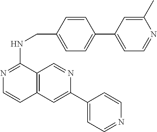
N1=C(NCC2=CC=C(C3=CC=NC(C)=C3)C=C2)C2=C(C=C1)C=C(C1=CC=NC=C1)N=C2
